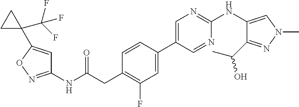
C1(NC(=O)CC2=C(F)C=C(C3=CN=C(NC4=CN(C)N=C4C(C)O)N=C3)C=C2)=NOC(C2(C(F)(F)F)CC2)=C1
